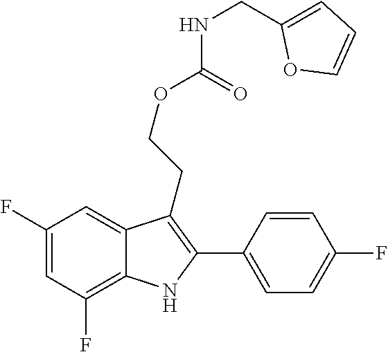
C1(C2=C(CCOC(=O)NCC3=CC=CO3)C3=CC(F)=CC(F)=C3N2)=CC=C(F)C=C1
